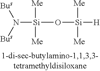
N([Si](O[Si]([H])([Me])[Me])([Me])[Me])([Bus])[Bus]
